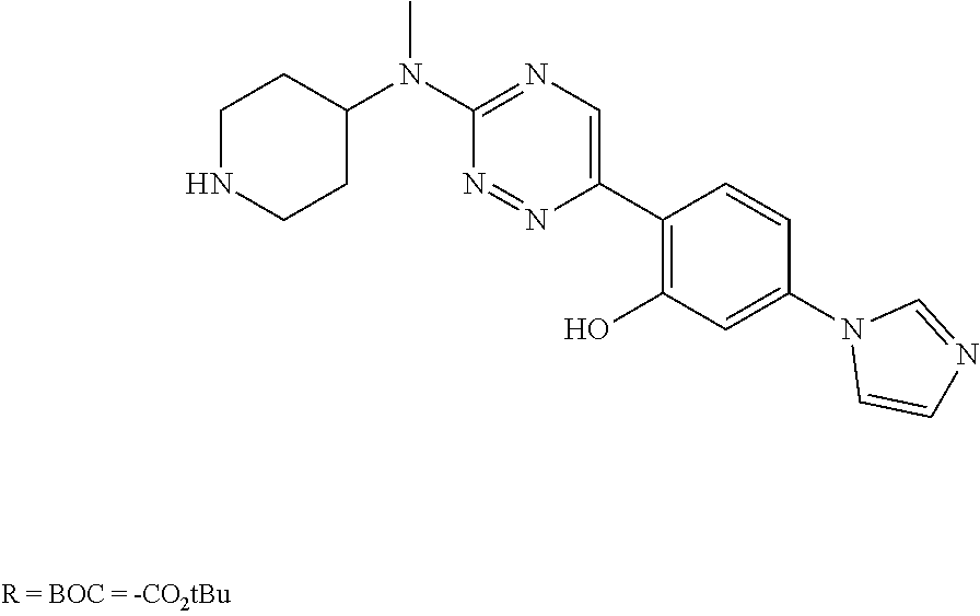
C1(C2=CN=C(N(C)C3CCNCC3)N=N2)=C(O)C=C(N2C=CN=C2)C=C1
